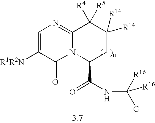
C12=NC=C([R1R2N])C(=O)N1C(C(NC([G])([R16])[R16])=O)CC([R14])([R14])C2([R4])[R5]
